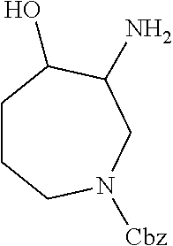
C1CCN([Cbz])CC(N)C1O
